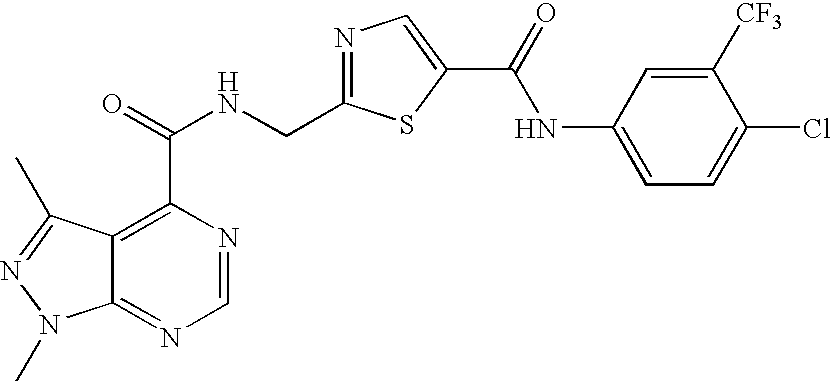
C12=NC=NC(C(=O)NCC3=NC=C(C(=O)NC4=CC=C(Cl)C([CF3])=C4)S3)=C1C(C)=NN2C
